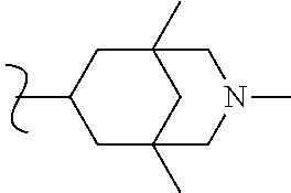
CC1CC2(C)CC(C)(C1)CN(C)C2
